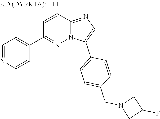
C1=NC=CC(C2=NN3C(=NC=C3C3=CC=C(CN4CC(F)C4)C=C3)C=C2)=C1
